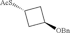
C1([AcS])CC([OBn])C1
